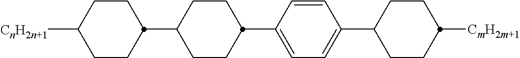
C1(C2CCC([CnH2n+1])CC2)CCC(C2=CC=C(C3CCC([CmH2m+1])CC3)C=C2)CC1
